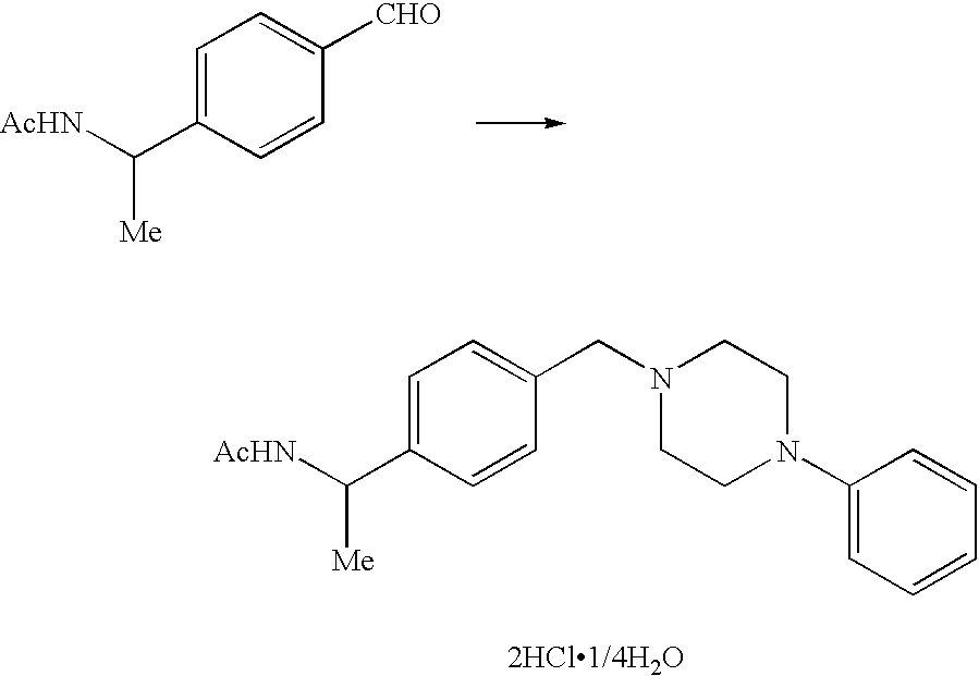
C1=C(C([AcHN])[Me])C=CC([CHO])=C1.N1(CC2=CC=C(C([AcHN])[Me])C=C2)CCN(C2=CC=CC=C2)CC1
